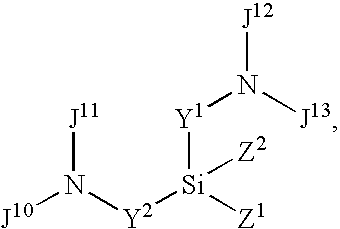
[J10]N([Y2][Si]([Z1])([Y1]N([J13])[J12])[Z2])[J11]
